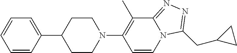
C1(C2=CC=CC=C2)CCN(C2=C(C)C3=NN=C(CC4CC4)N3C=C2)CC1
